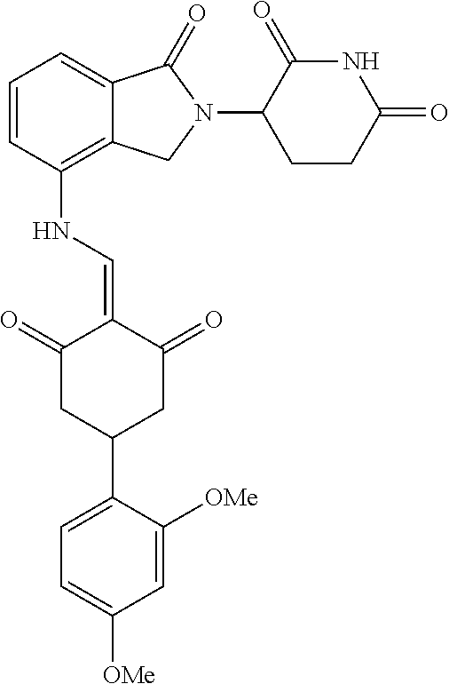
C1=CC(NC=C2C(=O)CC(C3=CC=C([OMe])C=C3[OMe])CC2=O)=C2C(=C1)C(=O)N(C1CCC(=O)NC1=O)C2
